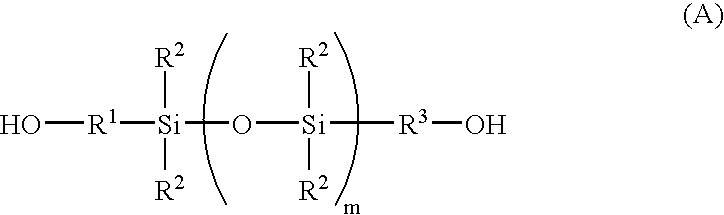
O[R1][Si]([R2])([R2])O[Si]([R3]O)([R2])[R2]
